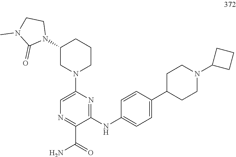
N1=C(C(=O)N)C(NC2=CC=C(C3CCN(C4CCC4)CC3)C=C2)=NC(N2CCCC(N3CCN(C)C3=O)C2)=C1
